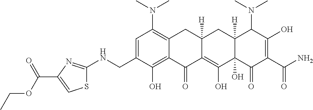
C1=C(CNC2=NC(C(OCC)=O)=CS2)C(O)=C2C(=C1N(C)C)CC1([H])C(=C(O)C3(O)C([H])(C1)C(N(C)C)C(O)=C(C(N)=O)C3=O)C2=O
